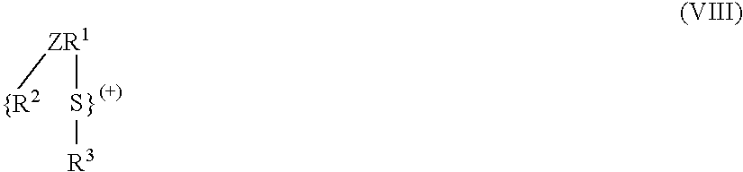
[ZR1]([S}][R3])[{R2]
